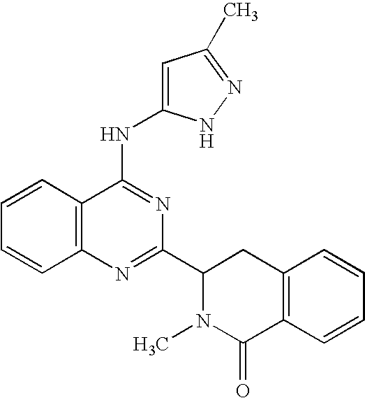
C12=C(N=C(C3N(C)C(=O)C4=C(C3)C=CC=C4)N=C1NC1=CC(C)=NN1)C=CC=C2
